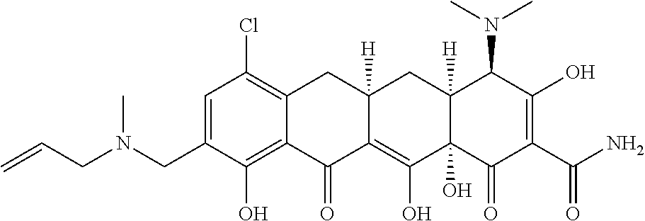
C1=C(CN(CC=C)C)C(O)=C2C(=C1Cl)CC1([H])C(=C(O)C3(O)C([H])(C1)C(N(C)C)C(O)=C(C(N)=O)C3=O)C2=O
